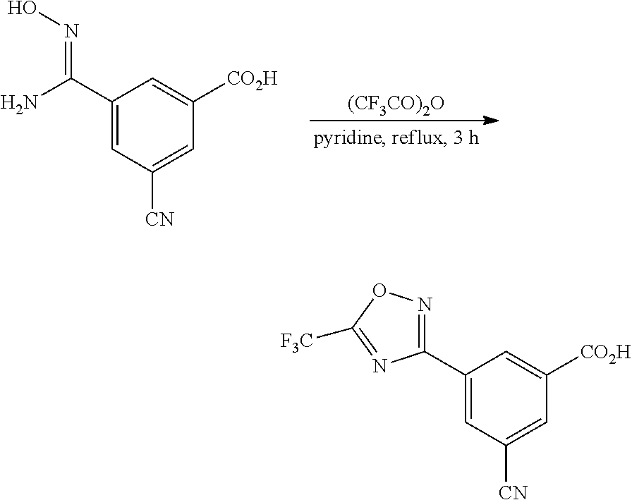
C1(C(N)=NO)=CC([CN])=CC([CO2H])=C1.[(CF3CO)2O].C1(C2=NOC([F3C])=N2)=CC([CN])=CC([CO2H])=C1
